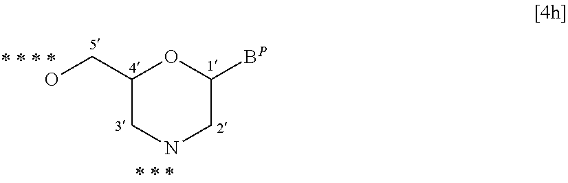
C1(CO)CNCC([BP])O1
